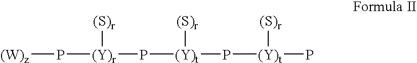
[(W)z]P[(Y)r]([(S)r])P[(Y)t]([(S)r])P[(Y)t]([(S)r])P
